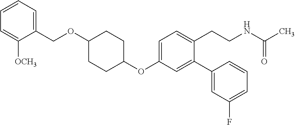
C1(OC2=CC=C(CCNC(C)=O)C(C3=CC(F)=CC=C3)=C2)CCC(OCC2=CC=CC=C2[OCH3])CC1
